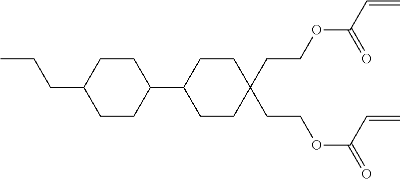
C1C(CCC)CCC(C2CCC(CCOC(=O)C=C)(CCOC(=O)C=C)CC2)C1
